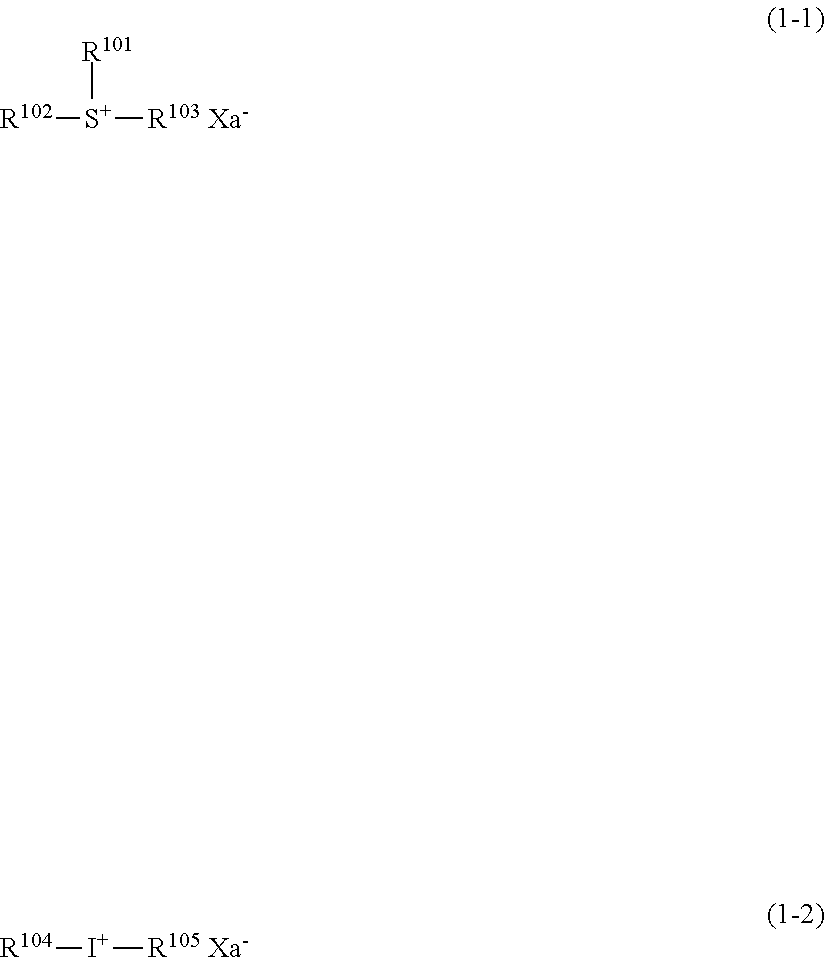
[R102][S+]([R103 Xa-])[R101].[R104][I+][R105 Xa-]
